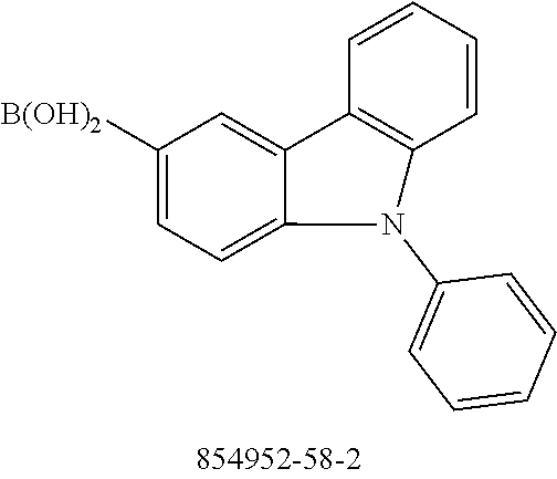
C1([B(OH)2])=CC=C2C(=C1)C1=C(C=CC=C1)N2C1=CC=CC=C1
